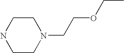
C1CN(CCOCC)CCN1
